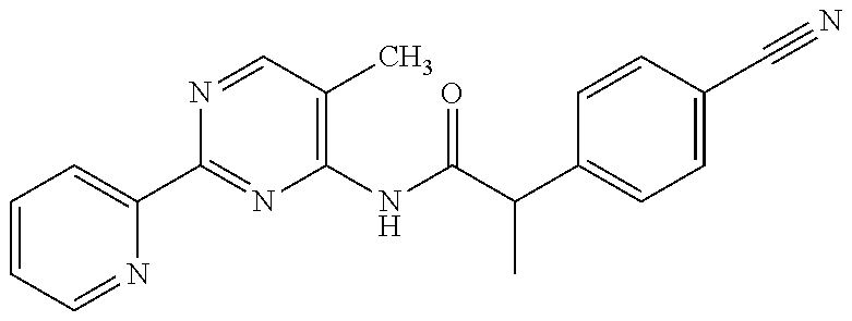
C1=CC=NC(C2=NC(NC(C(C3=CC=C(C#N)C=C3)C)=O)=C(C)C=N2)=C1
